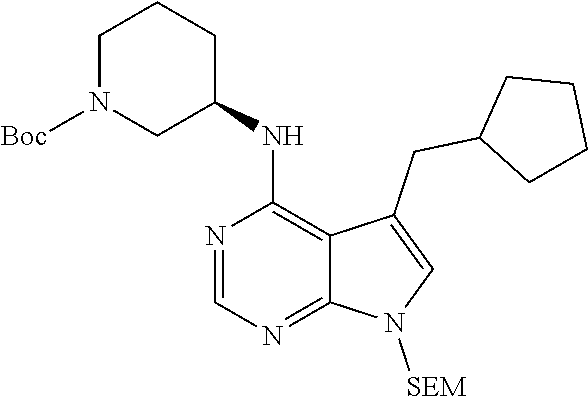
C1N([Boc])CC(NC2=C3C(=NC=N2)N([SEM])C=C3CC2CCCC2)CC1
